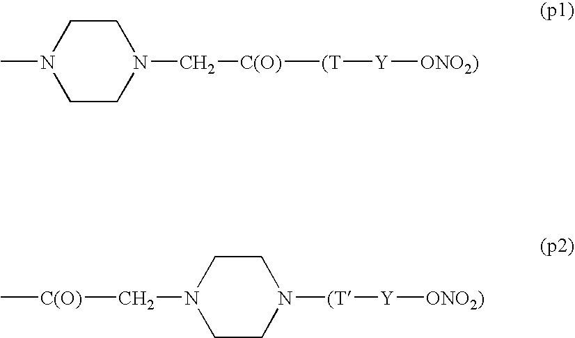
C1CN(C[C(O)][(T][Y][ONO2)])CCN1C.C[C(O)]CN1CCN([(T][Y][ONO2)])CC1
